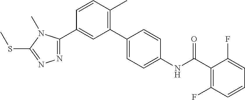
N1=C(C2=CC(C3=CC=C(NC(C4=C(F)C=CC=C4F)=O)C=C3)=C(C)C=C2)N(C)C(SC)=N1
